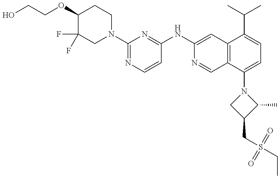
C1(OCCO)C(F)(F)CN(C2=NC=CC(NC3=CC4=C(C=N3)C(N3CC(CS(CC)(=O)=O)C3C)=CC=C4C(C)C)=N2)CC1
